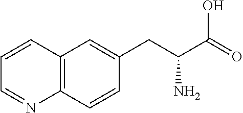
C1=CC(CC(C(=O)O)N)=CC2=C1N=CC=C2
